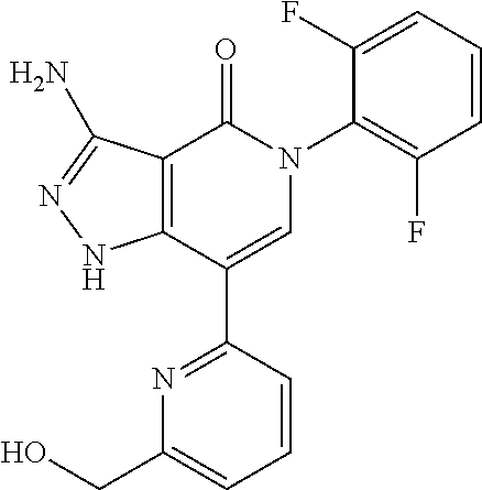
C12=C(C(C3=NC(CO)=CC=C3)=CN(C3=C(F)C=CC=C3F)C1=O)NN=C2N
